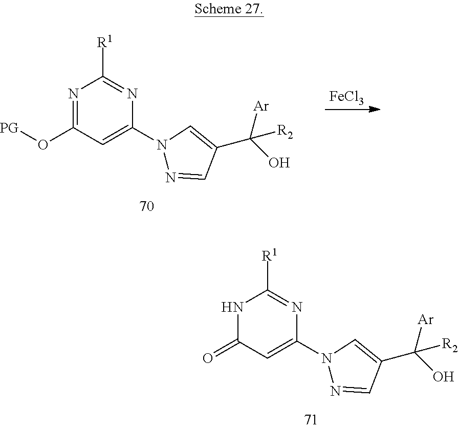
N1=C(O[PG])C=C(N2N=CC(C([R2])([Ar])O)=C2)N=C1[R1].[FeCl3].N1C(=O)C=C(N2N=CC(C([R2])([Ar])O)=C2)N=C1[R1]
